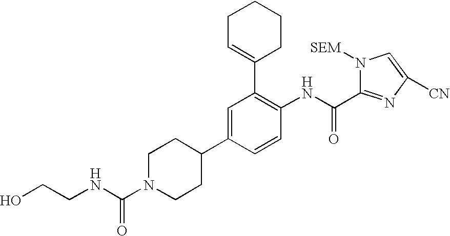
C1C=C(C2=C(NC(=O)C3=NC([CN])=CN3[SEM])C=CC(C3CCN(C(=O)NCCO)CC3)=C2)CCC1
